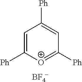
[BF4].[Ph]C1=CC([Ph])=CC([Ph])=[O+]1
